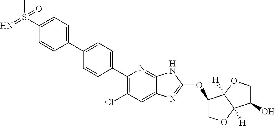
C1=CC(S(C)(=N)=O)=CC=C1C1=CC=C(C2=C(Cl)C=C3C(=N2)NC(OC2COC4([H])C2([H])OCC4O)=N3)C=C1
